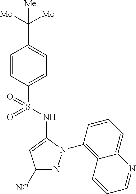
C1(C([Me])([Me])[Me])=CC=C(S(=O)(=O)NC2=CC([NC])=NN2C2=C3C(=CC=C2)N=CC=C3)C=C1
